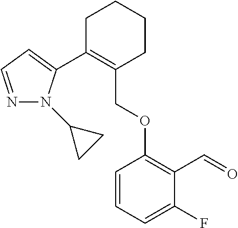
C1C(C2=CC=NN2C2CC2)=C(COC2=C(C=O)C(F)=CC=C2)CCC1
